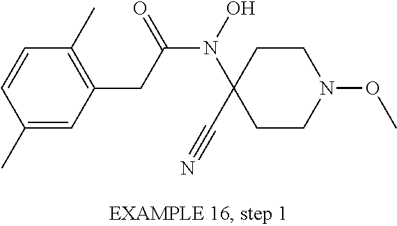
C1=CC(C)=CC(CC(N(O)C2(C#N)CCN(OC)CC2)=O)=C1C
